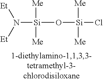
[Si](O[Si](Cl)([Me])[Me])([Me])([Me])N([Et])[Et]
